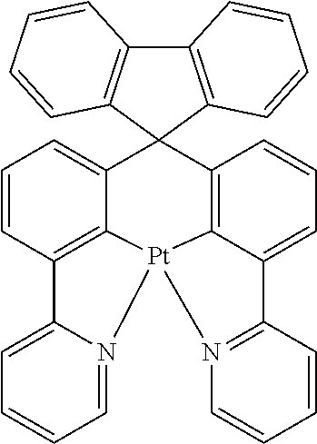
C12=CC=CC=N1[Pt]13C4=C2C=CC=C4C2(C4=C1C(=CC=C4)C1=N3C=CC=C1)C1=C(C3=C2C=CC=C3)C=CC=C1
